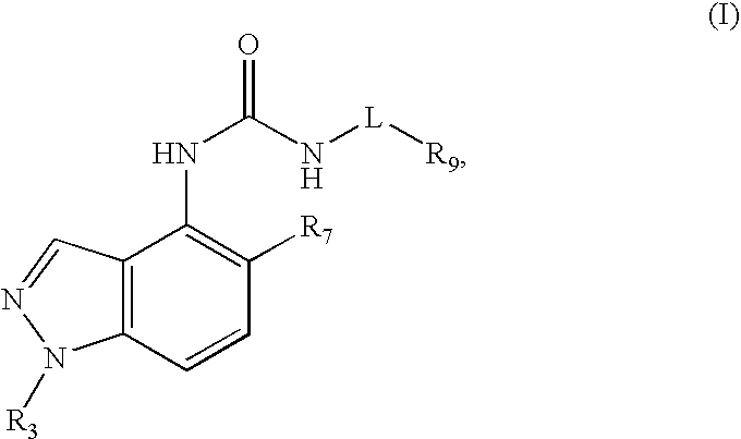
C12=C(C=CC([R7])=C1NC(N[L][R9])=O)N([R3])N=C2
